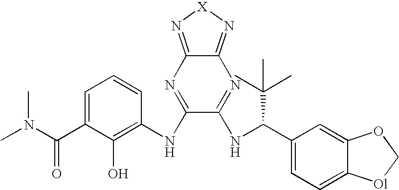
C1=C(C(N(C)C)=O)C(O)=C(NC2=NC3=N[X]N=C3N=C2NC(C2=CC=C3C(=C2)OC[Ol]3)C(C)(C)C)C=C1
